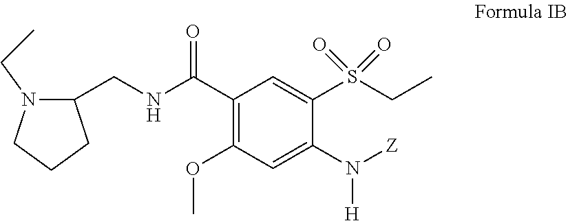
C1(N([Z])[H])=CC(OC)=C(C(NCC2N(CC)CCC2)=O)C=C1S(CC)(=O)=O
